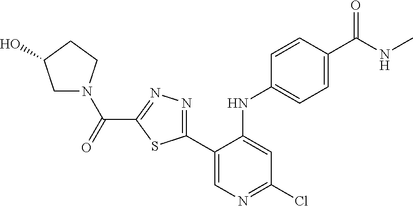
C1N(C(=O)C2=NN=C(C3=CN=C(Cl)C=C3NC3=CC=C(C(NC)=O)C=C3)S2)CCC1O
